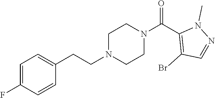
C1=C(F)C=CC(CCN2CCN(C(C3=C(Br)C=NN3C)=O)CC2)=C1
